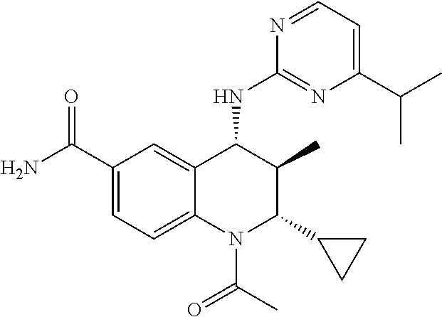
C1(C(N)=O)=CC=C2C(=C1)C(NC1=NC(C(C)C)=CC=N1)C(C)C(C1CC1)N2C(C)=O
